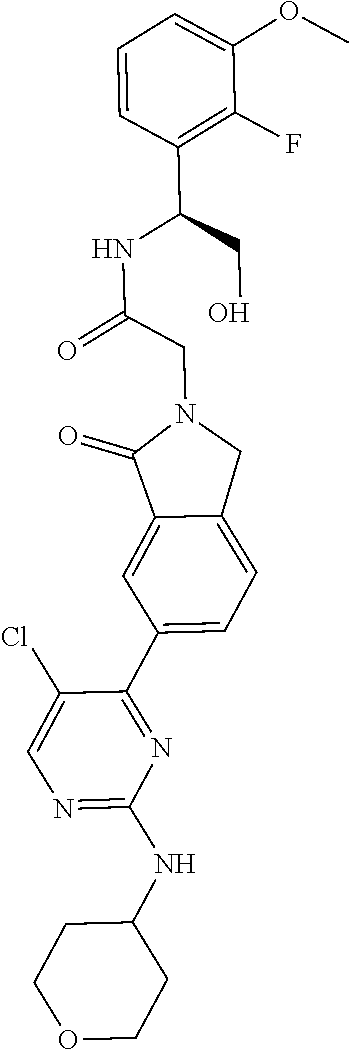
N1=C(NC2CCOCC2)N=C(C2=CC=C3C(=C2)C(=O)N(CC(=O)NC(CO)C2=C(F)C(OC)=CC=C2)C3)C(Cl)=C1
